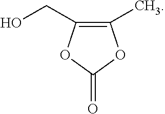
C1(C)=C(CO)OC(=O)O1
